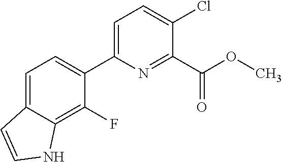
C1(F)=C2C(=CC=C1C1=CC=C(Cl)C(C(OC)=O)=N1)C=CN2
